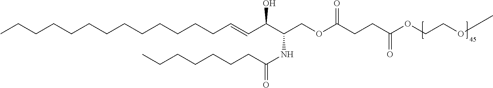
CCCCCCCCCCCCCC=CC(C(NC(=O)CCCCCCC)COC(CCC(OCCOC)=O)=O)O
